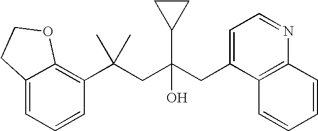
C12=CC=CC(C(CC(CC3=CC=NC4=C3C=CC=C4)(O)C3CC3)(C)C)=C1OCC2
